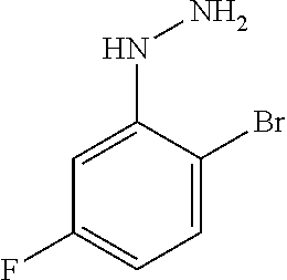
C1=C(NN)C(Br)=CC=C1F
